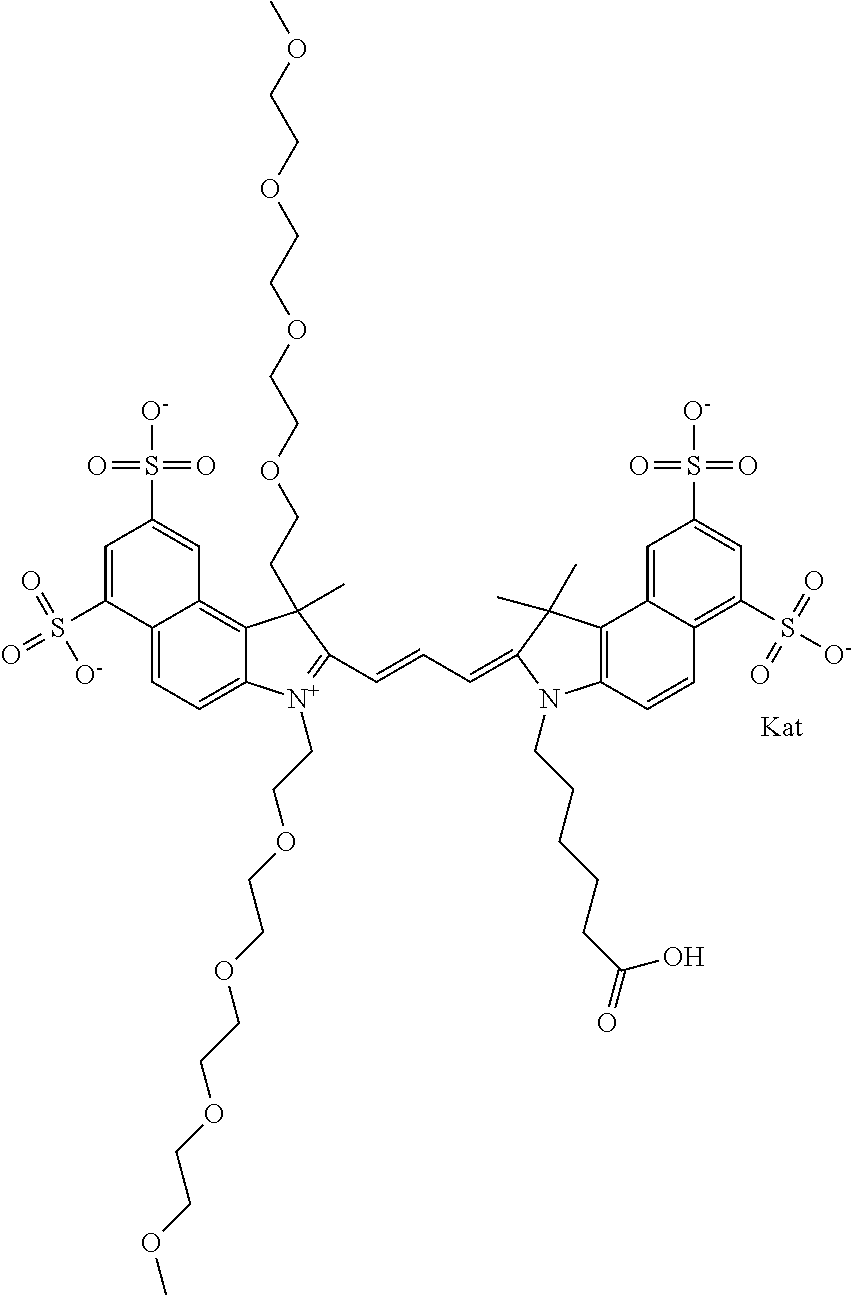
C1=C(S(=O)(=O)[O-])C2=CC=C3C(=C2C=C1S([O-])(=O)=O)C(CCOCCOCCOCCOC)(C)C(C=CC=C1C(C)(C)C2=C(N1CCCCCC(=O)O)C=CC1=C(S([O-])(=O)=O)C=C(S([O-])(=O)=O)C=C21)=[N+]3CCOCCOCCOCCOC
